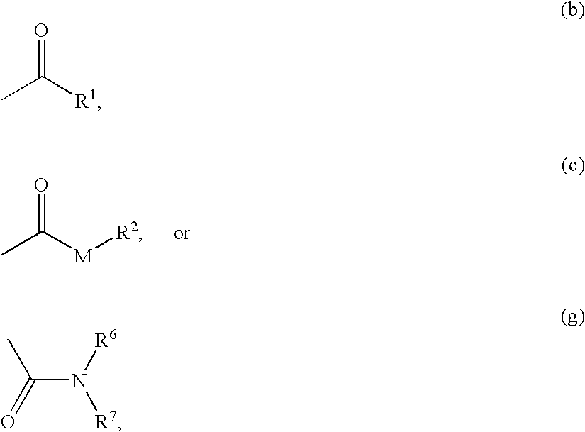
CC([M][R2])=O.CC([R1])=O.C(N([R6])[R7])(=O)C
